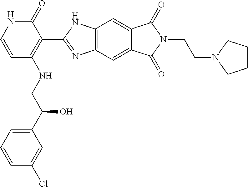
C12=C(C=C3C(=C1)C(=O)N(CCN1CCCC1)C3=O)N=C(C1=C(NCC(C3=CC=CC(Cl)=C3)O)C=CNC1=O)N2
